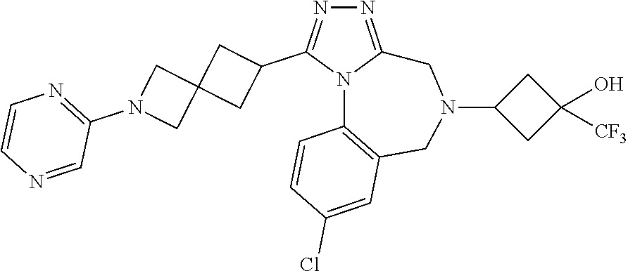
N1=C2N(C(C3CC4(C3)CN(C3=NC=CN=C3)C4)=N1)C1=C(CN(C3CC(O)([CF3])C3)C2)C=C(Cl)C=C1
